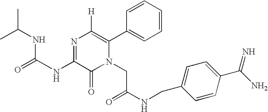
N(C1=NC([H])=C(C2=CC=CC=C2)N(CC(NCC2=CC=C(C(=N)N)C=C2)=O)C1=O)C(=O)NC(C)C
